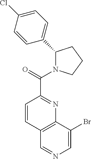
C1(C2=CC=C(Cl)C=C2)N(C(=O)C2=NC3=C(C=C2)C=NC=C3Br)CCC1
